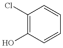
C1(Cl)=C(O)C=CC=C1
